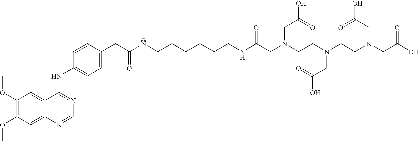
C1(OC)=C(OC)C=C2C(=C1)C(NC1=CC=C(CC(NCCCCCCNC(CN(CCN(CCN(CC(O)=C)CC(O)=O)CC(O)=O)CC(O)=O)=O)=O)C=C1)=NC=N2
